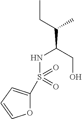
O1C(S(=O)(NC(CO)C(C)CC)=O)=CC=C1
